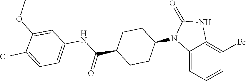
O=C1NC2=C(Br)C=CC=C2N1C1CCC(C(NC2=CC=C(Cl)C(OC)=C2)=O)CC1
